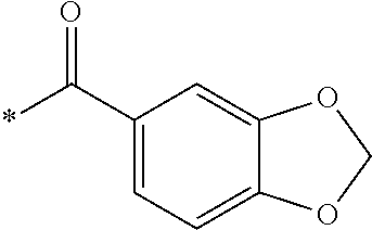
C12=CC(C(*)=O)=CC=C1OCO2
